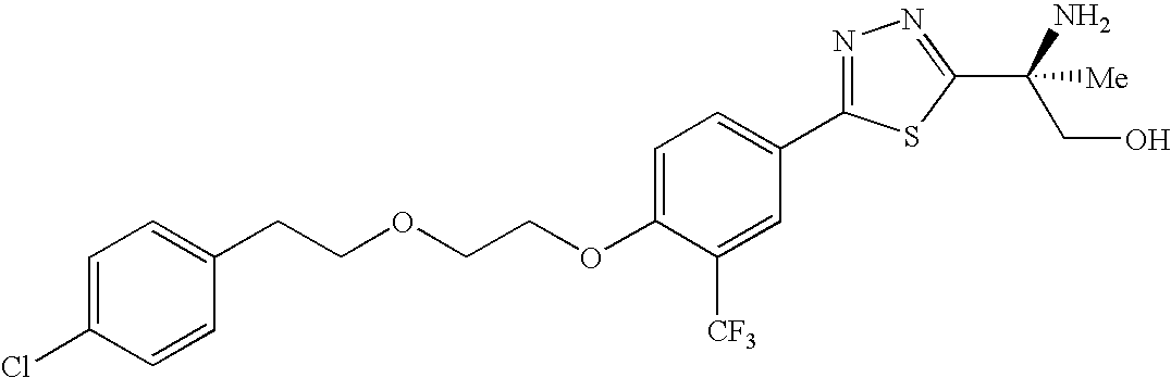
C1=C(Cl)C=CC(CCOCCOC2=CC=C(C3=NN=C(C(CO)(N)[Me])S3)C=C2[CF3])=C1
